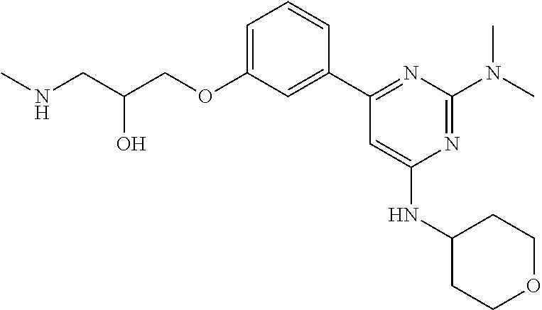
C1=C(OCC(CNC)O)C=C(C2=NC(N(C)C)=NC(NC3CCOCC3)=C2)C=C1
